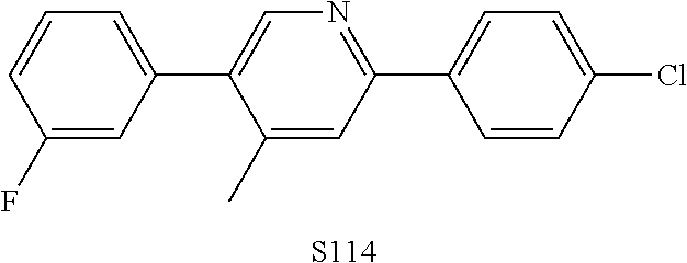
C1(F)=CC(C2=CN=C(C3=CC=C(Cl)C=C3)C=C2C)=CC=C1.[S114]
